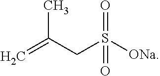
C=C(CS([ONa])(=O)=O)C
